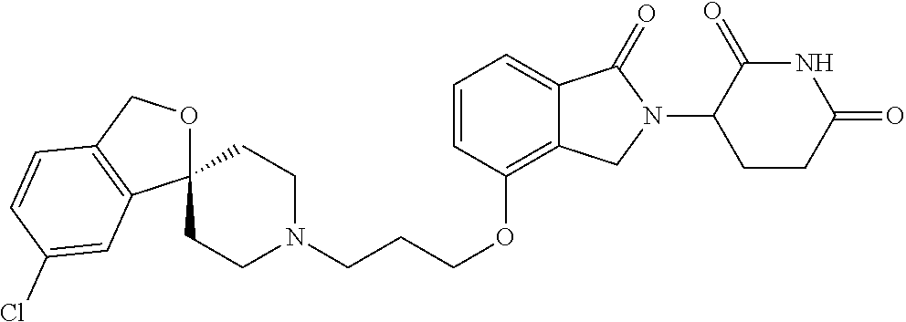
C(COC1=C2C(=CC=C1)C(=O)N(C1C(=O)NC(=O)CC1)C2)CN1CCC2(CC1)OCC1=C2C=C(Cl)C=C1
